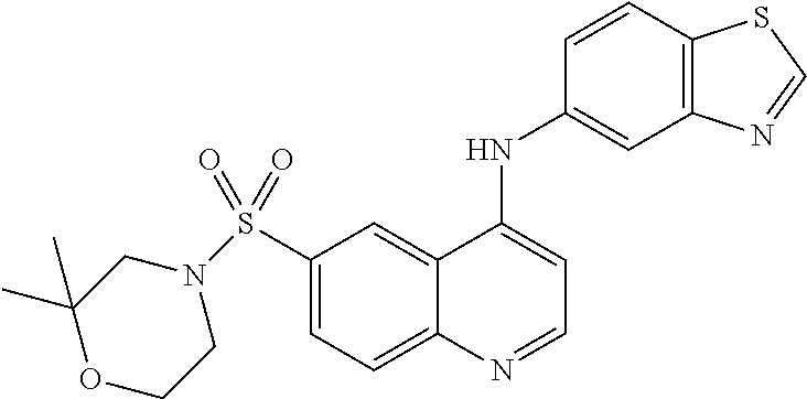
C1(S(=O)(=O)N2CCOC(C)(C)C2)=CC=C2C(=C1)C(NC1=CC3=C(C=C1)SC=N3)=CC=N2
